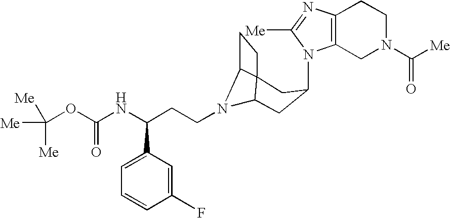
N1(C2CC3N(CCC(NC(OC([Me])([Me])[Me])=O)C4=CC=CC(F)=C4)C4C3(CC4)C2)C2=C(N=C1[Me])CCN(C([Me])=O)C2
